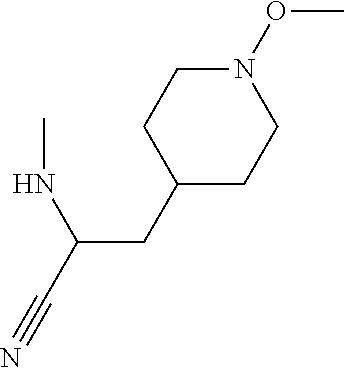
N1(OC)CCC(CC(NC)C#N)CC1
